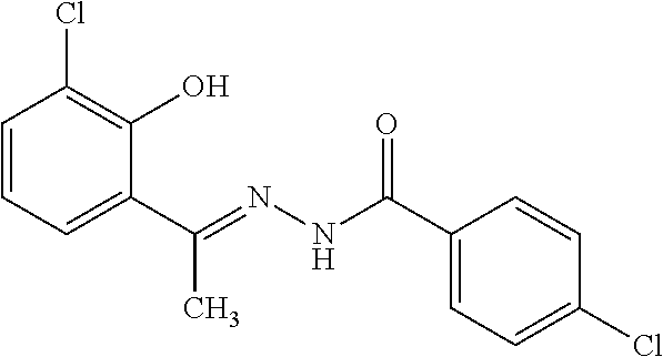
C1=CC=C(C(=NNC(C2=CC=C(Cl)C=C2)=O)C)C(O)=C1Cl
